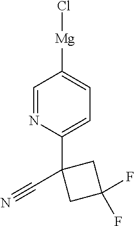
C1=NC(C2(C#N)CC(F)(F)C2)=CC=C1[Mg]Cl
